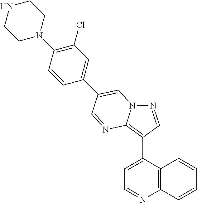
C1=C(C2=C3N(N=C2)C=C(C2=CC(Cl)=C(N4CCNCC4)C=C2)C=N3)C2=C(N=C1)C=CC=C2
